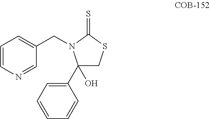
C1(C2=CC=CC=C2)(O)CSC(=S)N1CC1=CC=CN=C1
